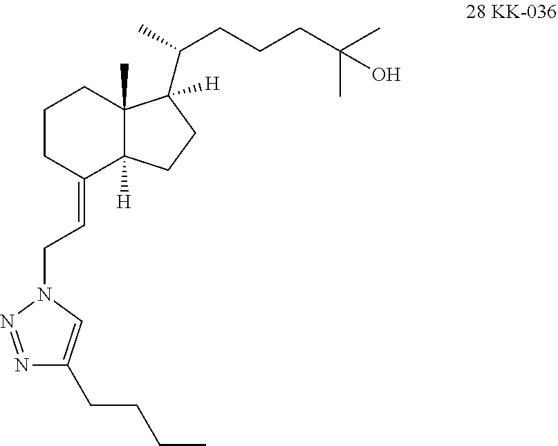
N1=NN(CC=C2C3([H])C(C)(CCC2)C(C(C)CCCC(C)(C)O)([H])CC3)C=C1CCCC
